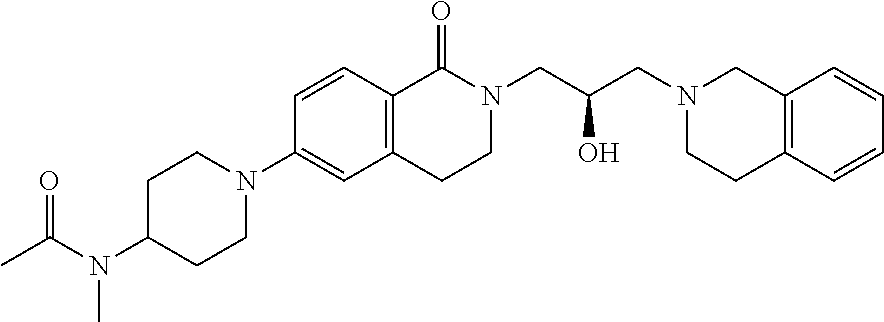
C1(N(C(C)=O)C)CCN(C2=CC3=C(C=C2)C(=O)N(CC(CN2CCC4=C(C2)C=CC=C4)O)CC3)CC1
